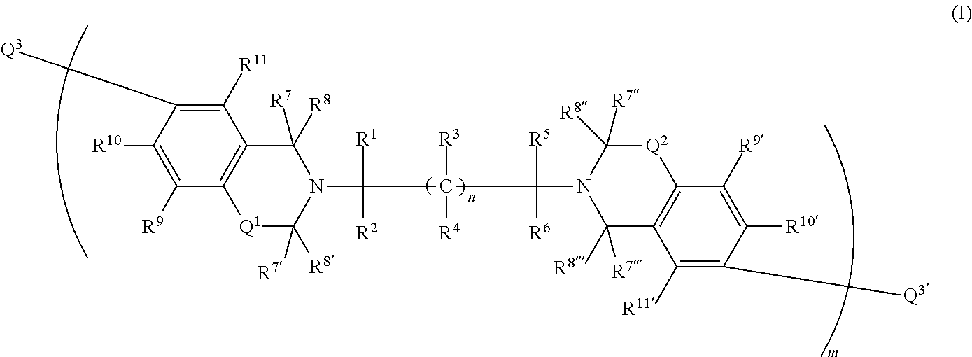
C1([R11])=C([Q3])C([R10])=C([R9])C2=C1C([R7])([R8])N(C([R1])([R2])C(C([R5])([R6])N1C([R8])([R7])C3=C([Q2]C1([R8])[R7])C([R9])=C([R10])C([Q3])=C3[R11])([R3])[R4])C([R7])([R8])[Q1]2
